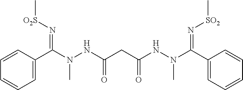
C1=C(C(=N[O2S]C)N(C)NC(=O)CC(=O)NN(C)C(=N[SO2]C)C2=CC=CC=C2)C=CC=C1
